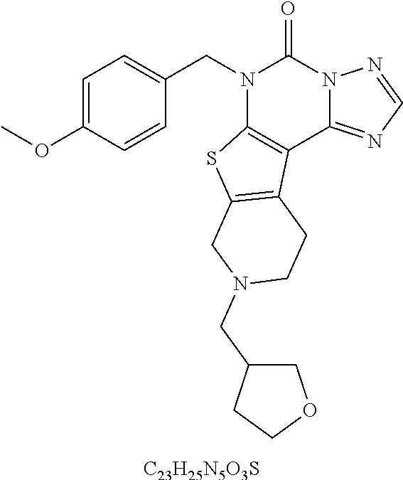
C1=C(OC)C=CC(CN2C3=C(C4=NC=NN4C2=O)C2=C(S3)CN(CC3CCOC3)CC2)=C1.[C23H25N5O3S]
